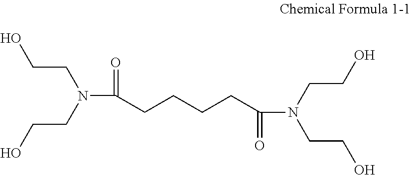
C(N(CCO)CCO)(=O)CCCCC(N(CCO)CCO)=O
